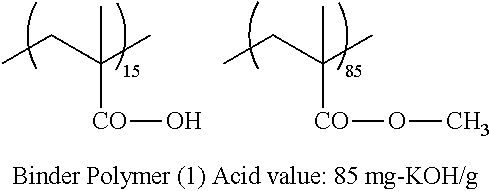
CC([CO]O)(CC)C.CC([CO]OC)(CC)C
